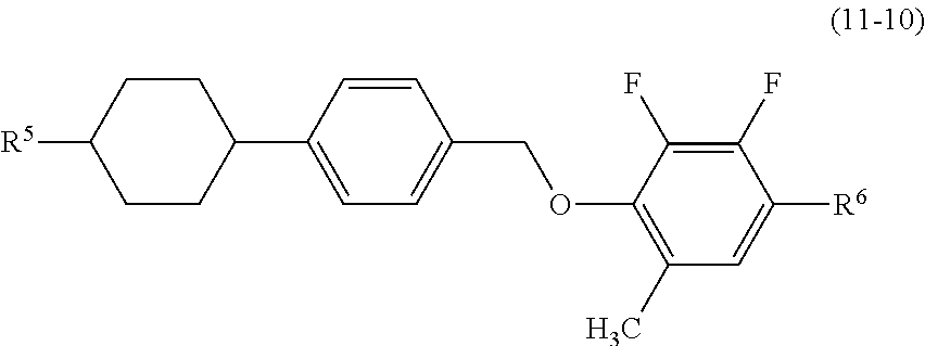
C(C1=CC=C(C2CCC([R5])CC2)C=C1)OC1=C(C)C=C([R6])C(F)=C1F
